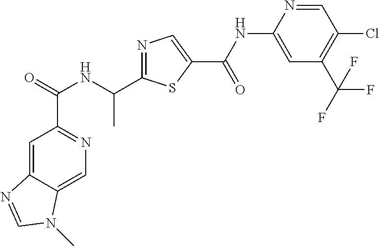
C1=C2C(=CC(C(=O)NC(C)C3=NC=C(C(NC4=CC(C(F)(F)F)=C(Cl)C=N4)=O)S3)=N1)N=CN2C
